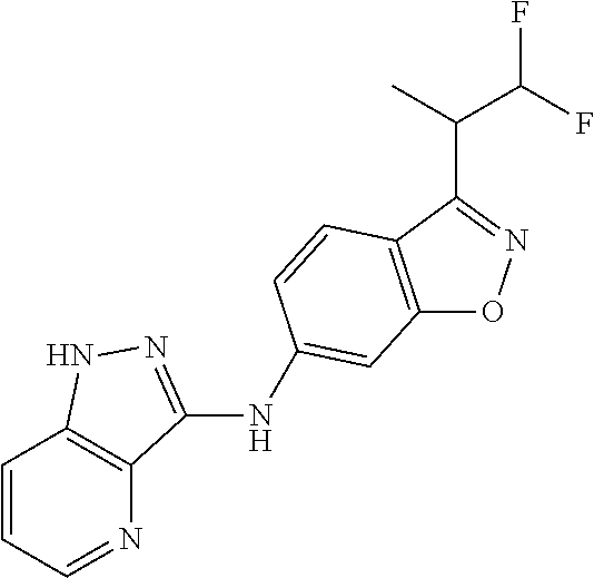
C12=C(C(C(C(F)F)C)=NO1)C=CC(NC1=NNC3=C1N=CC=C3)=C2
